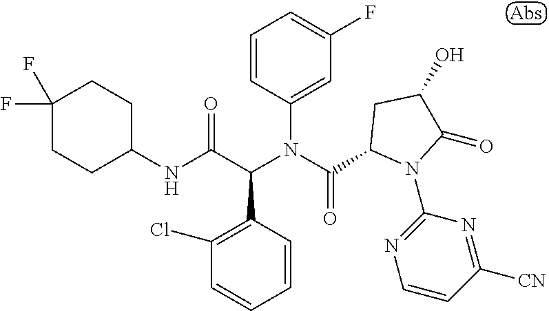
C1=CC(C(C(NC2CCC(F)(F)CC2)=O)N(C(=O)C2N(C3=NC=CC([CN])=N3)C(=O)C(O)C2)C2=CC(F)=CC=C2)=C(Cl)C=C1
